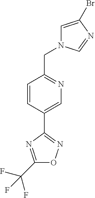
C1=CC(C2=NOC(C(F)(F)F)=N2)=CN=C1CN1C=C(Br)N=C1
